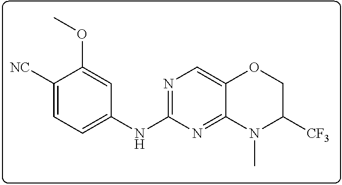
C1([NC])=CC=C(NC2=NC=C3C(=N2)N(C)C([CF3])CO3)C=C1OC
